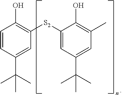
C1=CC(C(C)(C)C)=CC([S2]C2=CC(C(C)(C)C)=CC(C)=C2O)=C1O
